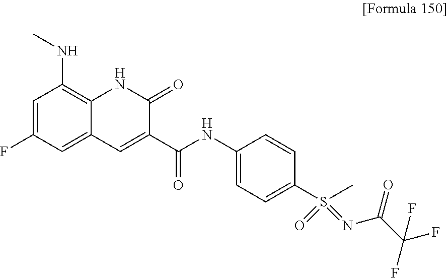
N(C1=C2C(=CC(F)=C1)C=C(C(NC1=CC=C(S(C)(=O)=NC(C(F)(F)F)=O)C=C1)=O)C(=O)N2)C
